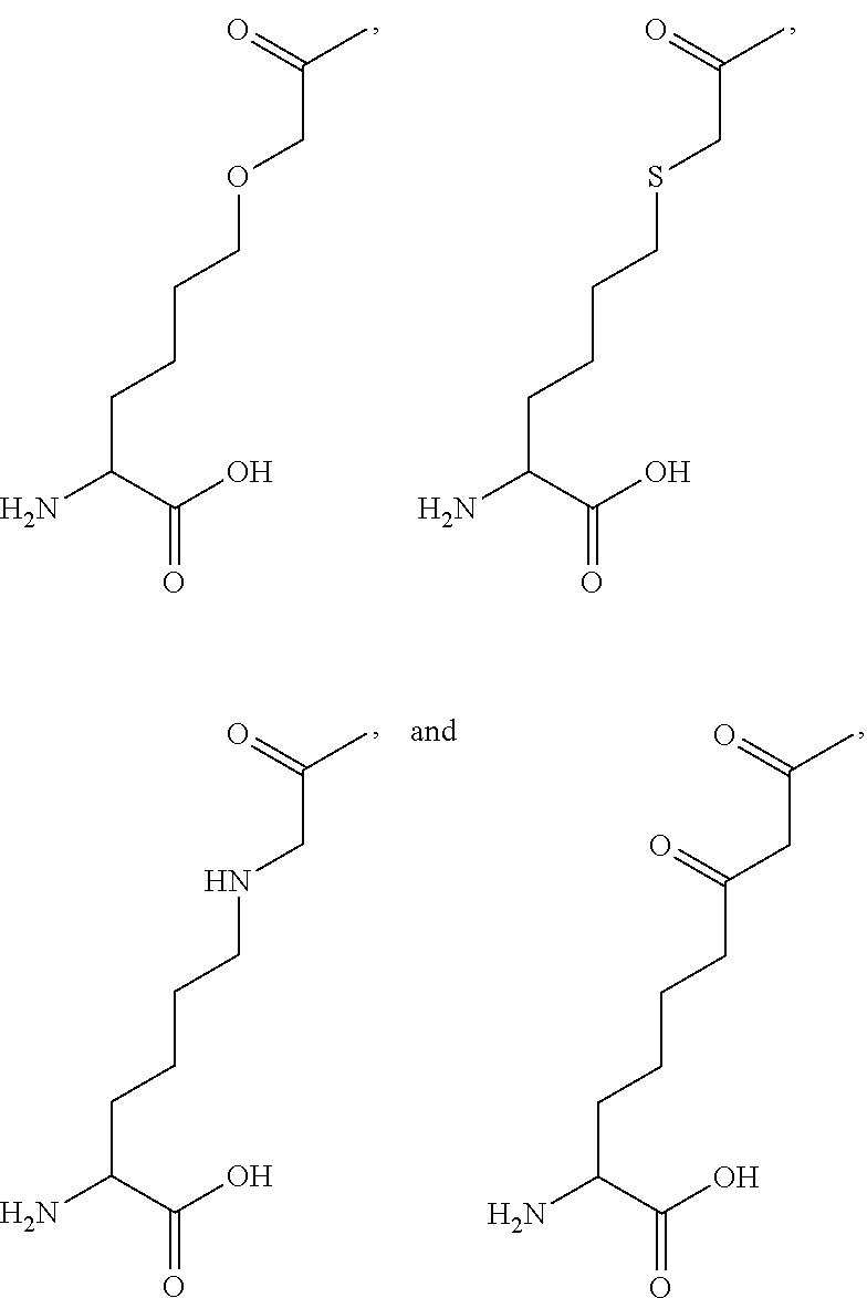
C(C(C(O)=O)N)CCCSCC(C)=O.C(C(C(O)=O)N)CCCOCC(C)=O.C(C(C(O)=O)N)CCCC(CC(C)=O)=O.C(C(C(O)=O)N)CCCNCC(C)=O
